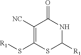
[R1]SC1=C([NC])C(=O)NC([R1])S1
